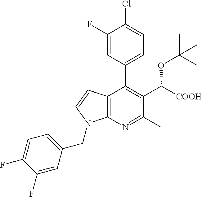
C1(F)=CC(CN2C3=C(C(C4=CC=C(Cl)C(F)=C4)=C(C([COOH])OC(C)(C)C)C(C)=N3)C=C2)=CC=C1F
